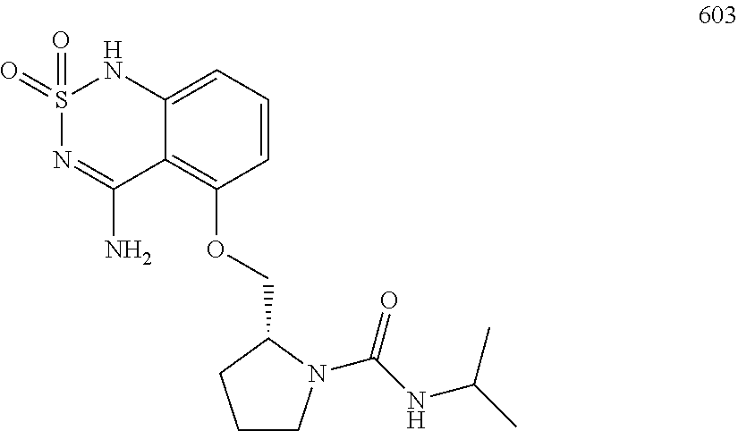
S1(=O)(=O)N=C(N)C2=C(OCC3CCCN3C(NC(C)C)=O)C=CC=C2N1
